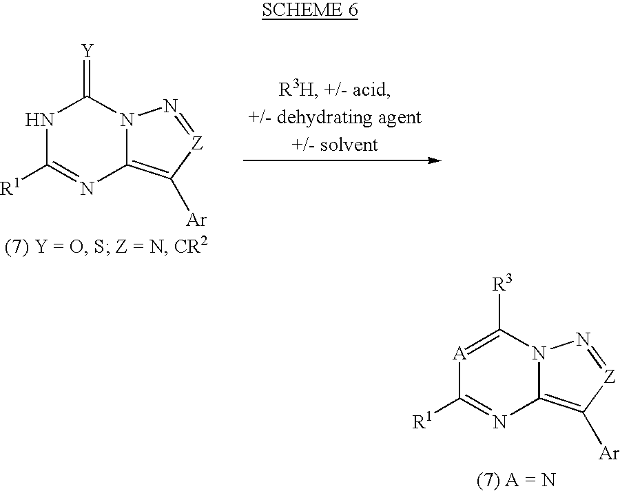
N12C(=C([Ar])[Z]=N1)N=C([R1])[A]=C2[R3].N12C(=C([Ar])[Z]=N1)N=C([R1])NC2=[Y]
